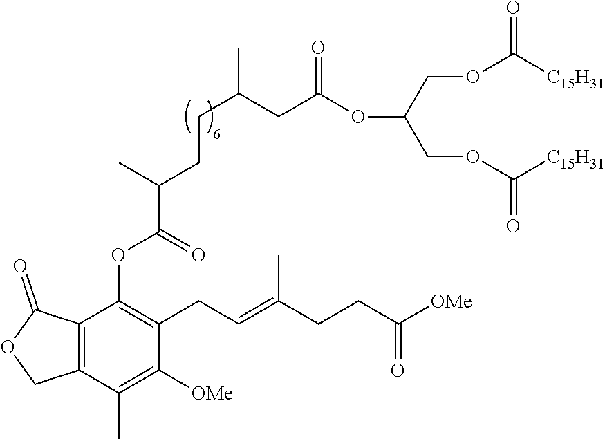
O(C(COC([C15H31])=O)COC([C15H31])=O)C(CC(CCC(C(OC1=C(CC=C(CCC([OMe])=O)C)C([OMe])=C(C)C2=C1C(=O)OC2)=O)C)C)=O
